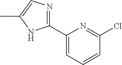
C1(C2=NC=C(C)N2)=CC=CC(Cl)=N1
